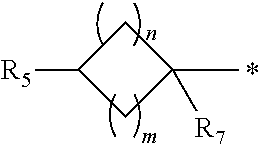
[R5]C1CC(C)([R7])C1
